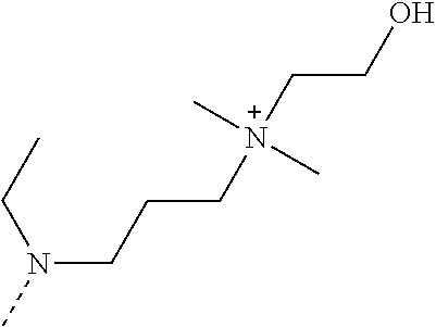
N(CCC[N+](C)(CCO)C)(C)CC
